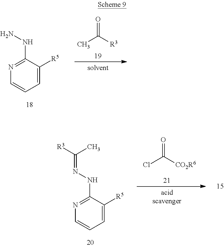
C1=C([R5])C(NN)=NC=C1.O=C([R3])C.C1=C([R5])C(NN=C([R3])C)=NC=C1.O=C([CO2R6])Cl
